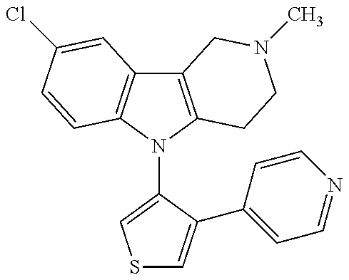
C12=C(N(C3=CSC=C3C3=CC=NC=C3)C3=C1C=C(Cl)C=C3)CCN(C)C2
